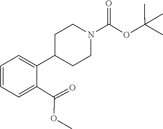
C1=CC=C(C2CCN(C(OC(C)(C)C)=O)CC2)C(C(=O)OC)=C1
